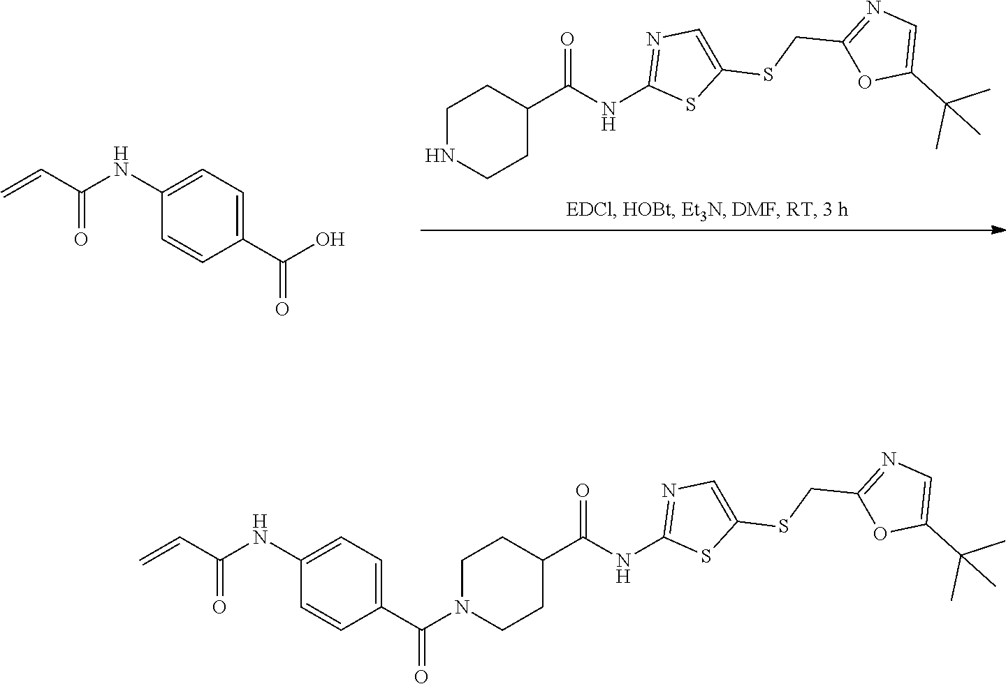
C1N(C(=O)C2=CC=C(NC(C=C)=O)C=C2)CCC(C(NC2=NC=C(SCC3=NC=C(C(C)(C)C)O3)S2)=O)C1.C1(C(O)=O)=CC=C(NC(C=C)=O)C=C1.C1NCCC(C(NC2=NC=C(SCC3=NC=C(C(C)(C)C)O3)S2)=O)C1
